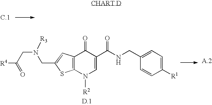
O=C(CN(CC1=CC2=C(S1)N([R2])C=C(C(NCC1=CC=C([R1])C=C1)=O)C2=O)[R3])[R4]
